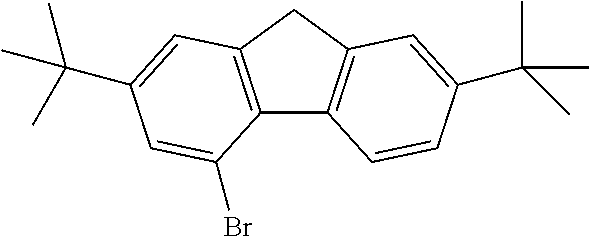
C12=C(C=C(C(C)(C)C)C=C1Br)CC1=C2C=CC(C(C)(C)C)=C1
